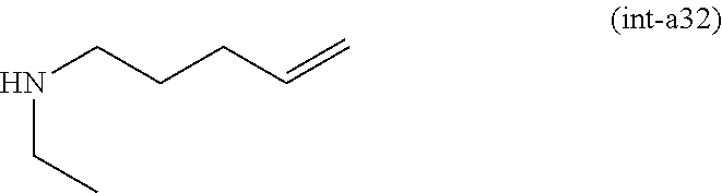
N(CC)CCCC=C
